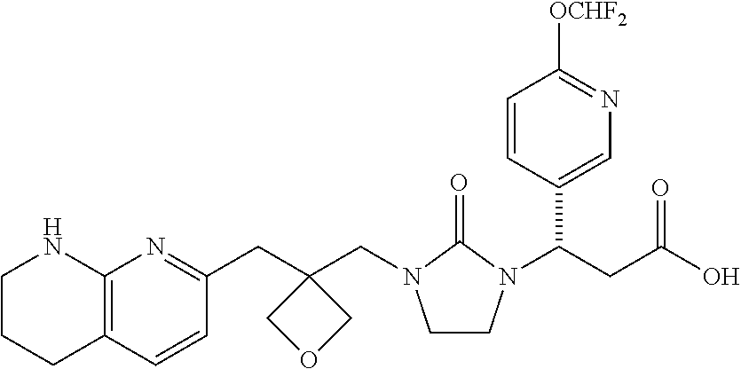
C1CCC2=C(N1)N=C(CC1(CN3CCN(C(C4=CN=C([OCHF2])C=C4)CC(O)=O)C3=O)COC1)C=C2
